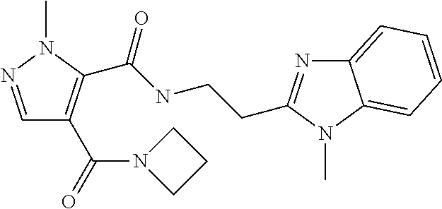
C1=NN(C)C(C(=O)NCCC2=NC3=CC=CC=C3N2C)=C1C(=O)N1CCC1
